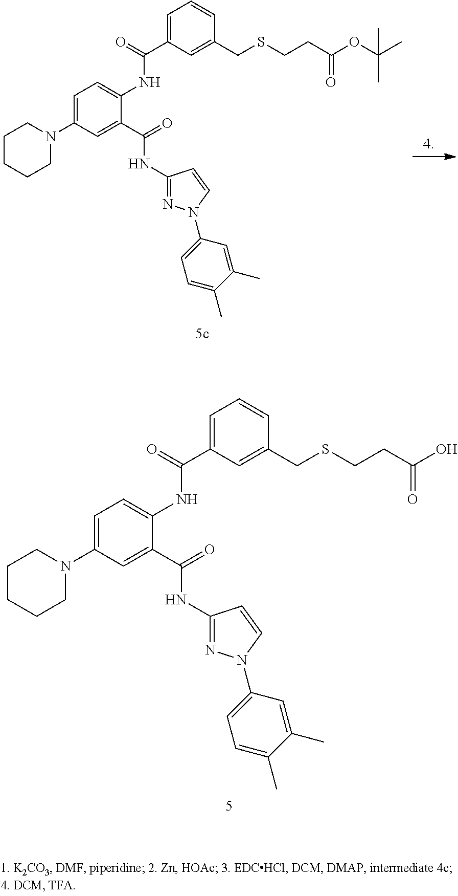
C1(NC(C2=CC=CC(CSCCC(OC(C)(C)C)=O)=C2)=O)=CC=C(N2CCCCC2)C=C1C(=O)NC1=NN(C2=CC=C(C)C(C)=C2)C=C1.C1(NC(C2=CC=CC(CSCCC(O)=O)=C2)=O)=CC=C(N2CCCCC2)C=C1C(=O)NC1=NN(C2=CC=C(C)C(C)=C2)C=C1
